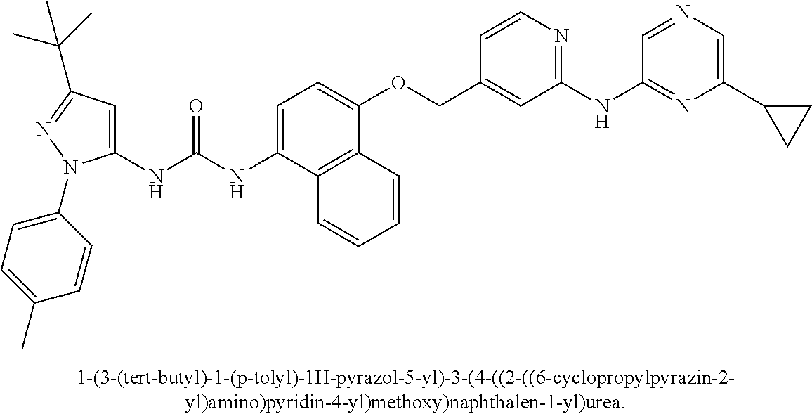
C1(NC(NC2=CC=C(OCC3=CC(NC4=NC(C5CC5)=CN=C4)=NC=C3)C3=C2C=CC=C3)=O)=CC(C(C)(C)C)=NN1C1=CC=C(C)C=C1
